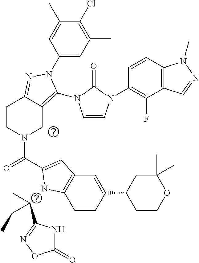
C1(C2=NOC(=O)N2)CC1C.C1(N2C(N3C=CN(C4=C(F)C5=C(C=C4)N(C)N=C5)C3=O)=C3CN(C(=O)C4=CC5=C(C=CC(C6CCOC(C)(C)C6)=C5)N4)CCC3=N2)=CC(C)=C(Cl)C(C)=C1
